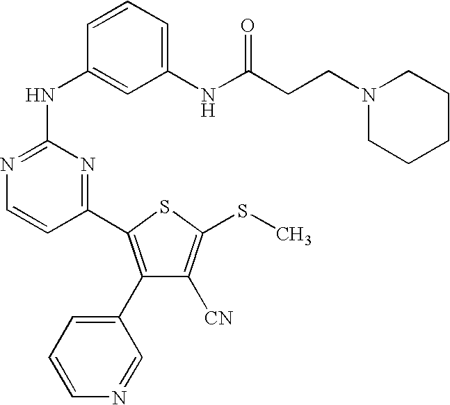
C1(C2=C(C3=CC=CN=C3)C([CN])=C(SC)S2)=NC(NC2=CC(NC(CCN3CCCCC3)=O)=CC=C2)=NC=C1
